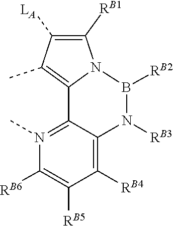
[RB2]B1N2C([RB1])=C([LA])C(C)=C2C2=N(C)C([RB6])=C([RB5])C([RB4])=C2N1[RB3]
